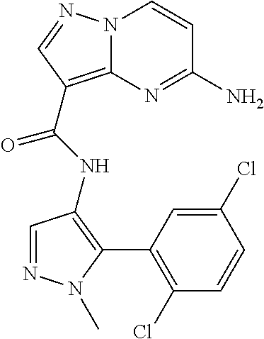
NC1=NC2=C(C(=O)NC3=C(C4=C(Cl)C=CC(Cl)=C4)N(C)N=C3)C=NN2C=C1
